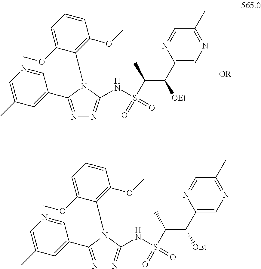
C(C(C1=CN=C(C)C=N1)[OEt])(S(=O)(NC1=NN=C(C2=CC(C)=CN=C2)N1C1=C(OC)C=CC=C1OC)=O)C.[OR].C(C(C1=CN=C(C)C=N1)[OEt])(S(=O)(NC1=NN=C(C2=CC(C)=CN=C2)N1C1=C(OC)C=CC=C1OC)=O)C
